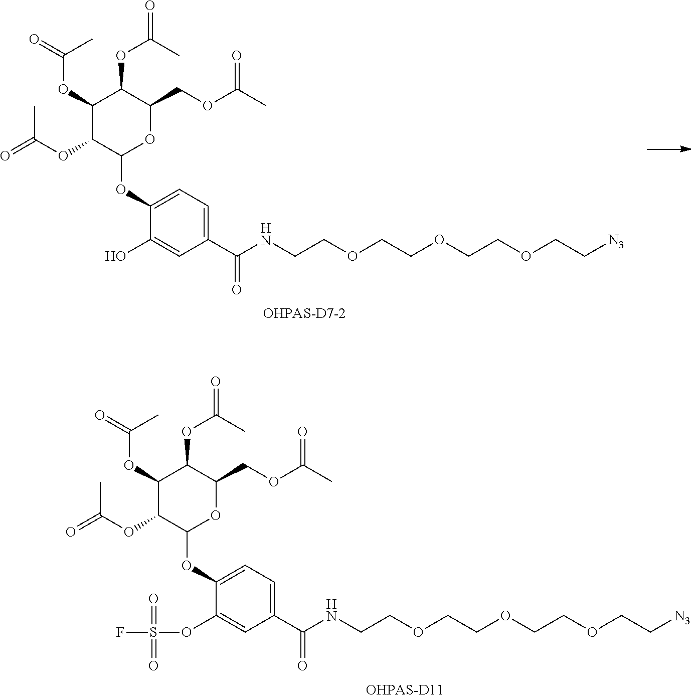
C1(OC2C(OC(=O)C)C(OC(=O)C)C(OC(C)=O)C(COC(C)=O)O2)=CC=C(C(=O)NCCOCCOCCOCC[N3])C=C1O.C1(OS(F)(=O)=O)=CC(C(=O)NCCOCCOCCOCC[N3])=CC=C1OC1C(OC(=O)C)C(OC(=O)C)C(OC(C)=O)C(COC(C)=O)O1
